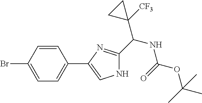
C1=C(C2=CNC(C(C3([CF3])CC3)NC(=O)OC(C)(C)C)=N2)C=CC(Br)=C1
